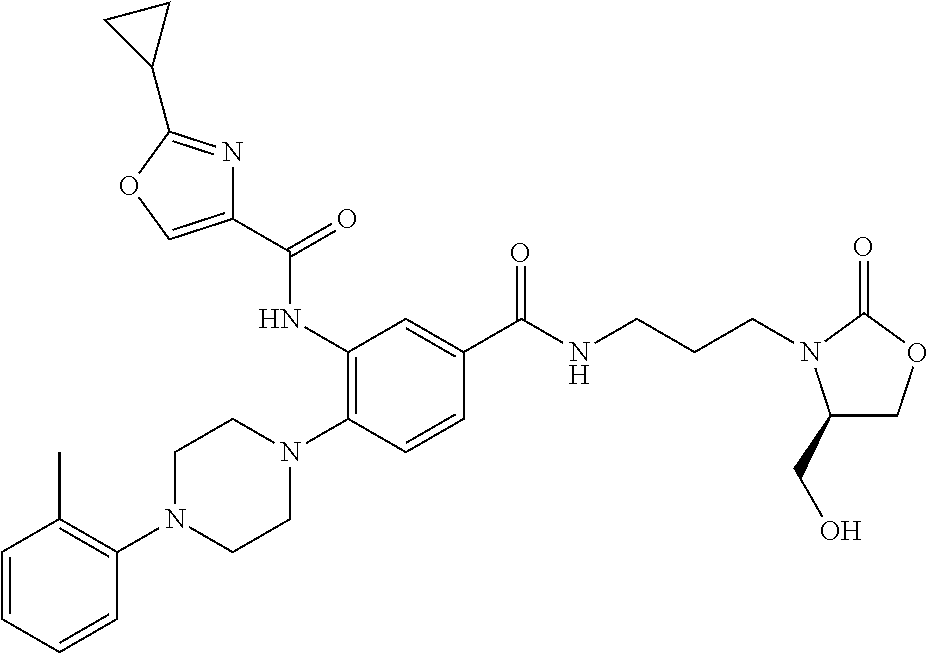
C1=CC=CC(N2CCN(C3=C(NC(C4=COC(C5CC5)=N4)=O)C=C(C(NCCCN4C(CO)COC4=O)=O)C=C3)CC2)=C1C
